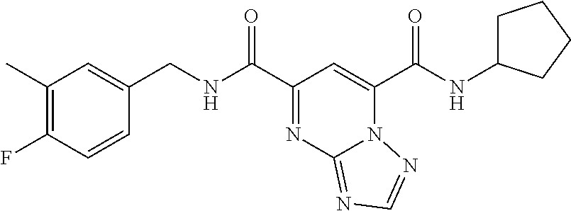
C1(C)=C(F)C=CC(CNC(C2=NC3=NC=NN3C(C(NC3CCCC3)=O)=C2)=O)=C1
